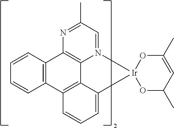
C12=C(C3=C4C5=C1N=C(C)C=N5[Ir]1(C4=CC=C3)OC(C)C=C(C)O1)C=CC=C2
